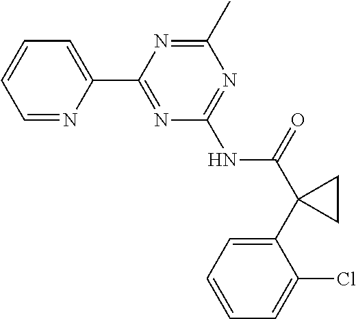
C1=NC(C2=NC(NC(C3(C4=CC=CC=C4Cl)CC3)=O)=NC(C)=N2)=CC=C1
